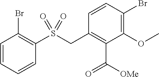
C1=CC=CC(S(CC2=C(C([OMe])=O)C(OC)=C(Br)C=C2)(=O)=O)=C1Br
